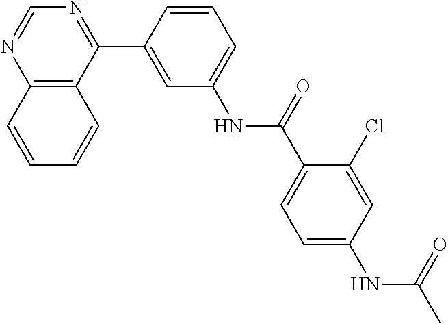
C12=C(C(C3=CC(NC(C4=CC=C(NC(C)=O)C=C4Cl)=O)=CC=C3)=NC=N1)C=CC=C2
